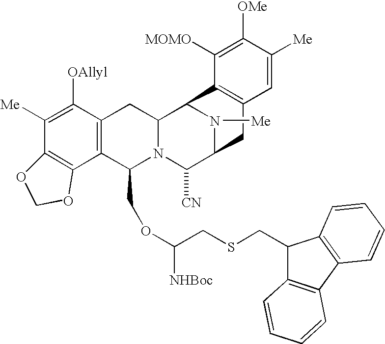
C1([Me])=C([OAllyl])C2=C(C(COC(CSCC3C4=C(C5=C3C=CC=C5)C=CC=C4)[NHBoc])N3C(C2)C2N([Me])C(C3[CN])CC3=C2C([MOMO])=C([OMe])C([Me])=C3)C2=C1OCO2
